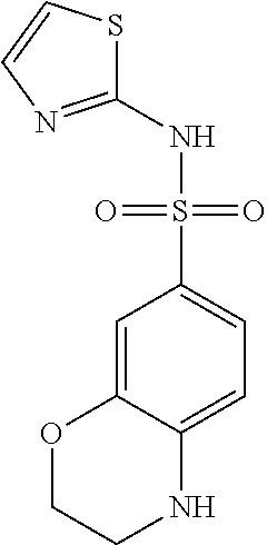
C1=C2C(=CC=C1S(=O)(=O)NC1=NC=CS1)NCCO2
